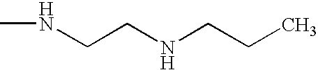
N(CCNCCC)C
